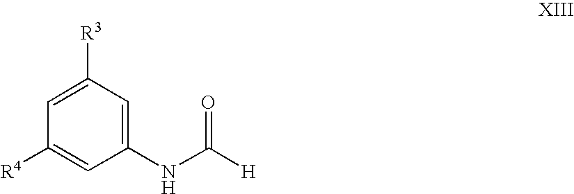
C1([R3])=CC([R4])=CC(NC([H])=O)=C1
